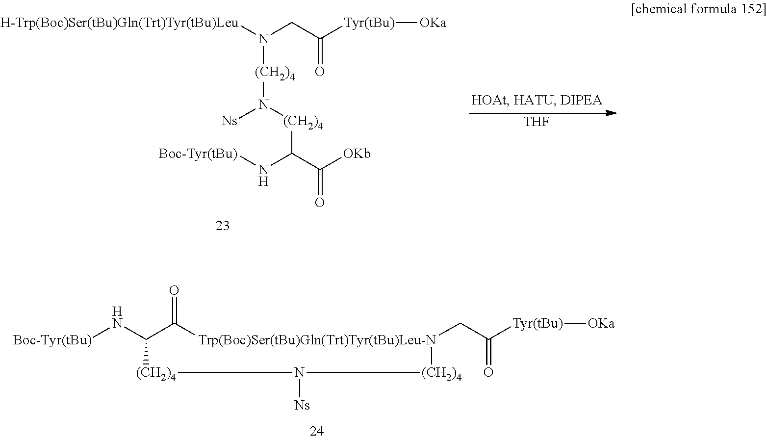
[Boc-Tyr(tBu)]NC1C(=O)[Trp(Boc)Ser(tBu)Gln(Trt)Tyr(tBu)Leu-N](CC([Tyr(tBu)][OKa])=O)[(CH2)4]N([Ns])[(CH2)4]1.[THF].N(CC([Tyr(tBu)][OKa])=O)([H-Trp(Boc)Ser(tBu)Gln(Trt)Tyr(tBu)Leu])[(CH2)4]N([Ns])[(CH2)4]C(N[Boc-Tyr(tBu)])C([OKb])=O
